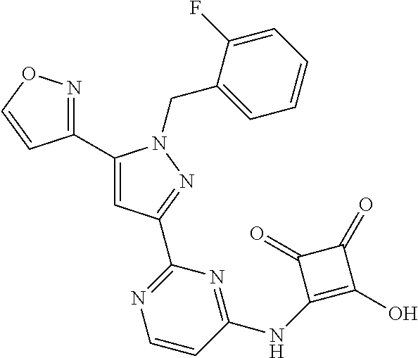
C1(C2=NOC=C2)=CC(C2=NC=CC(NC3=C(O)C(=O)C3=O)=N2)=NN1CC1=CC=CC=C1F
